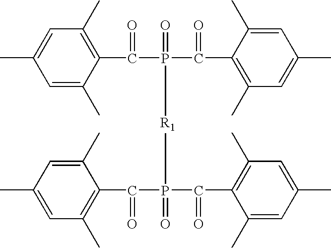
C1=C(C)C(C(P(C(C2=C(C)C=C(C)C=C2C)=O)([R1]P(C(C2=C(C)C=C(C)C=C2C)=O)(C(C2=C(C)C=C(C)C=C2C)=O)=O)=O)=O)=C(C)C=C1C
